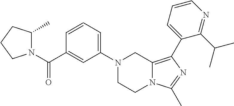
N1(C2=CC=CC(C(N3C(C)CCC3)=O)=C2)CCN2C(=C(C3=CC=CN=C3C(C)C)N=C2C)C1
